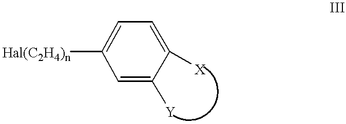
C1([Hal(C2H4)n])=CC=C([X])C([Y])=C1
